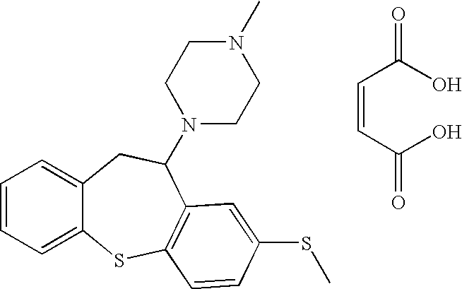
C1=CC=C2C(=C1)CC(N1CCN(C)CC1)C1=C(S2)C=CC(SC)=C1.C(C(O)=O)=CC(O)=O
